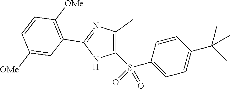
C1(S(C2=CC=C(C(C)(C)C)C=C2)(=O)=O)=C(C)N=C(C2=C([OMe])C=CC([OMe])=C2)N1
